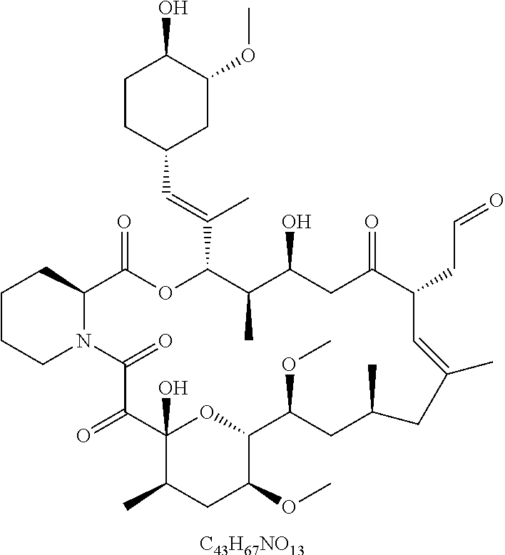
[C43H67NO13].C1CCN2C(C1)C(=O)OC(C(=CC1CC(OC)C(O)CC1)C)C(C)C(O)CC(=O)C(CC=O)C=C(C)CC(C)CC(OC)C1OC(O)(C(=O)C2=O)C(C)CC1OC
